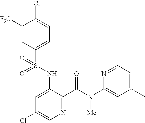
C1([F3C])=CC(S(NC2=CC(Cl)=CN=C2C(=O)N(C2=CC(C)=CC=N2)[Me])(=O)=O)=CC=C1Cl
